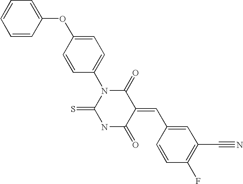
C1=CC=CC(OC2=CC=C(N3C(=S)NC(=O)C(=CC4=CC(C#N)=C(F)C=C4)C3=O)C=C2)=C1
